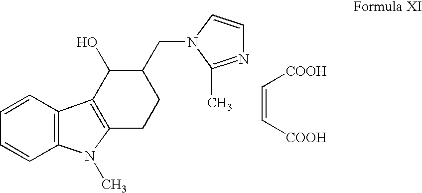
C12=C(C=CC=C1)C1=C(N2C)CCC(CN2C(C)=NC=C2)C1O.C(=C[COOH])[COOH]
